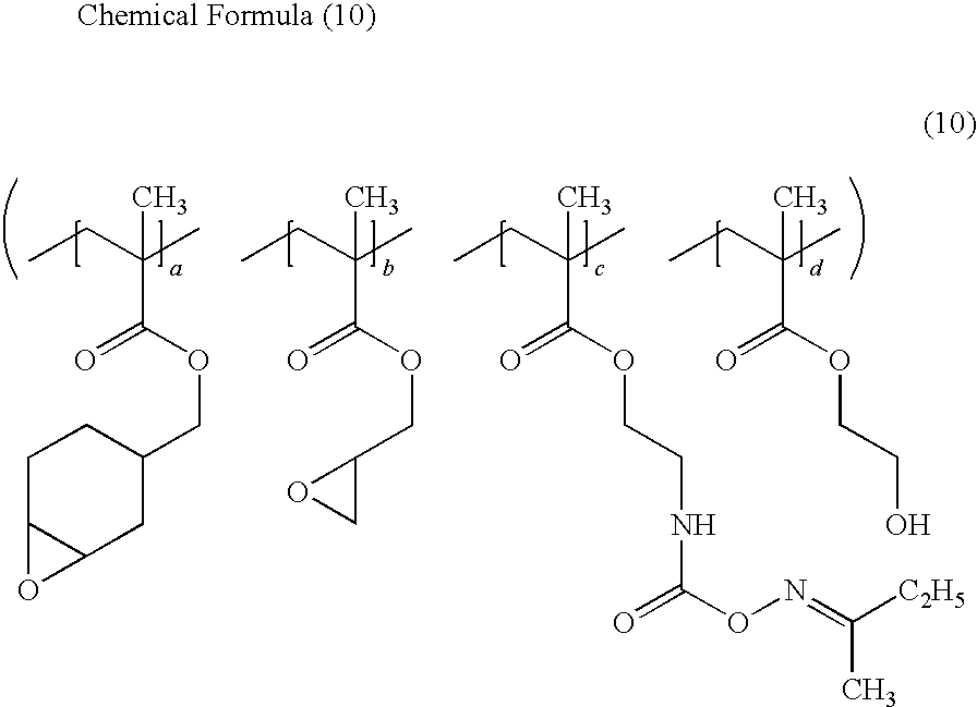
CCC(C)(C)C(=O)OCC1CCC2C(C1)O2.CCC(C)(C)C(=O)OCC1OC1.CCC(C)(C)C(=O)OCCNC(ON=C([C2H5])C)=O.CCC(C)(C)C(=O)OCCO
